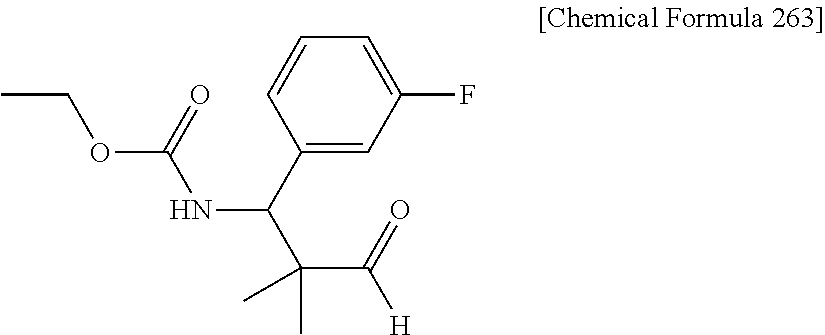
C1(C(NC(=O)OCC)C(C(=O)[H])(C)C)=CC(F)=CC=C1
